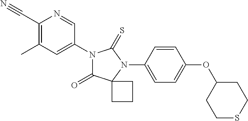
C1(C#N)=C(C)C=C(N2C(=O)C3(N(C4=CC=C(OC5CCSCC5)C=C4)C2=S)CCC3)C=N1
